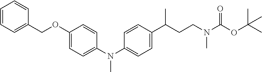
C1=CC=C(COC2=CC=C(N(C3=CC=C(C(CCN(C(OC(C)(C)C)=O)C)C)C=C3)C)C=C2)C=C1
